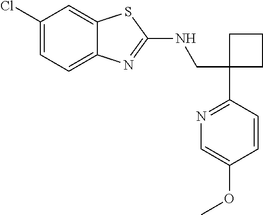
C1(CNC2=NC3=CC=C(Cl)C=C3S2)(C2=NC=C(OC)C=C2)CCC1
